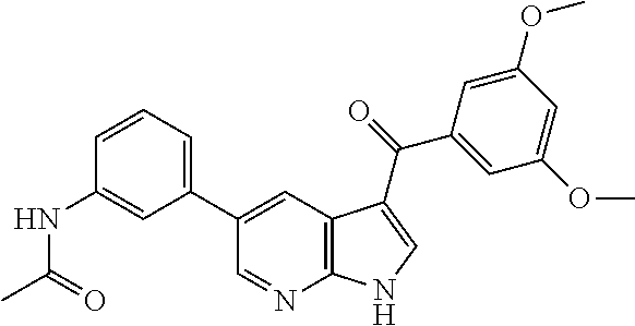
C1(C2=CC3=C(N=C2)NC=C3C(=O)C2=CC(OC)=CC(OC)=C2)=CC=CC(NC(C)=O)=C1
